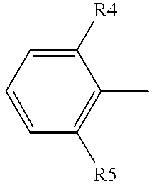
C1([R4])=CC=CC([R5])=C1C
